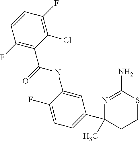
C1(C(=O)NC2=CC(C3(C)CCSC(N)=N3)=CC=C2F)=C(F)C=CC(F)=C1Cl
